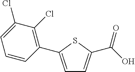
C1=C(C2=C(Cl)C(Cl)=CC=C2)SC(C(O)=O)=C1
